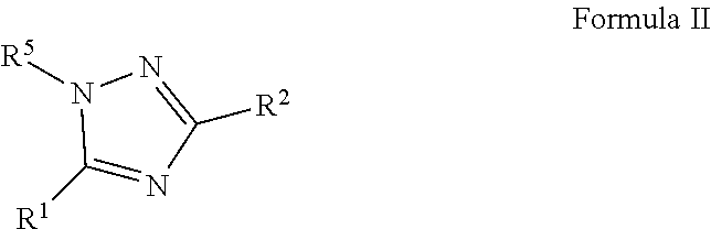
C1([R1])=NC([R2])=NN1[R5]
